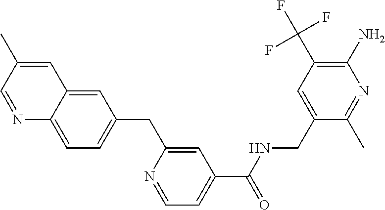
C12=CC(CC3=CC(C(NCC4=CC(C(F)(F)F)=C(N)N=C4C)=O)=CC=N3)=CC=C1N=CC(C)=C2
